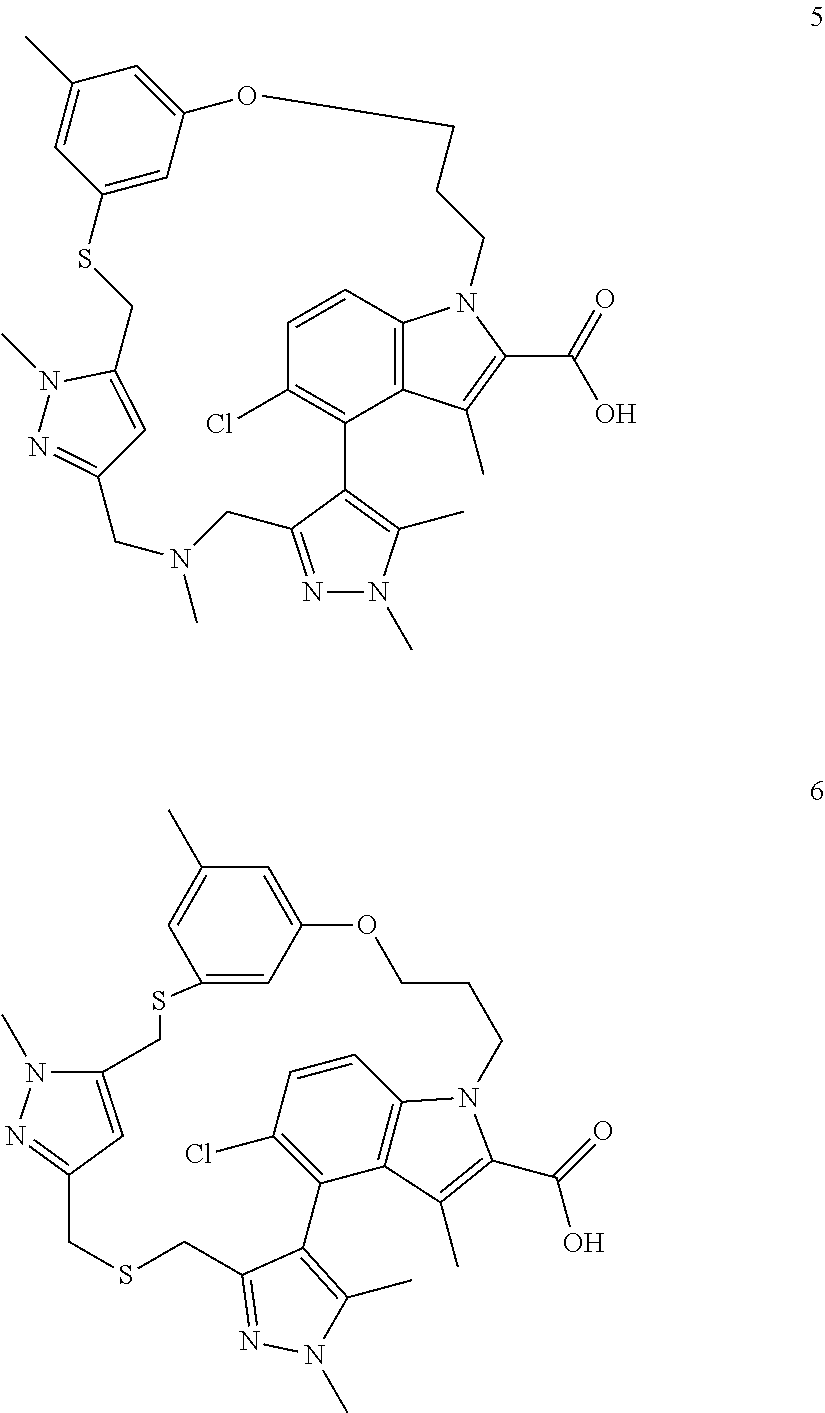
C12=C(Cl)C=CC3=C1C(C)=C(C(=O)O)N3CCCOC1=CC(C)=CC(=C1)SCC1=CC(=NN1C)CSCC1=NN(C)C(C)=C21.C12=C(Cl)C=CC3=C1C(C)=C(C(=O)O)N3CCCOC1=CC(C)=CC(=C1)SCC1=CC(=NN1C)CN(C)CC1=NN(C)C(C)=C21
